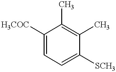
C1([H3COC])=CC=C([SCH3])C(C)=C1C
